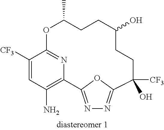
C1([CF3])=CC(N)=C2N=C1OC(C)CCC(O)CCC([CF3])(O)C1=NN=C2O1
